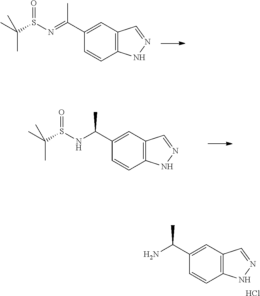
C12=C(C=C(C(=NS(C(C)(C)C)=O)C)C=C1)C=NN2.C12=C(C=C(C(NS(C(C)(C)C)=O)C)C=C1)C=NN2.C12=C(C=C(C(N)C)C=C1)C=NN2.Cl
